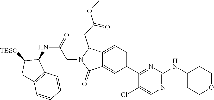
C1(C2=NC(NC3CCOCC3)=NC=C2Cl)=CC=C2C(=C1)C(=O)N(CC(NC1C([TBSO])CC3=C1C=CC=C3)=O)C2CC(=O)OC
